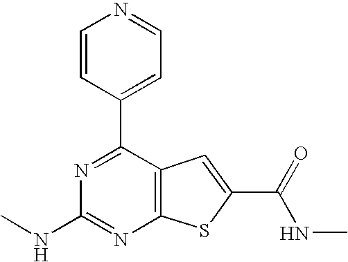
C1=CC(C2=NC(NC)=NC3=C2C=C(C(NC)=O)S3)=CC=N1
